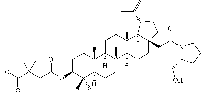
C1C(OC(CC(C(O)=O)(C)C)=O)C(C)(C)C2([H])C(C)(C1)C1([H])C(C)(CC2)C2(C)C([H])(CC1)C1([H])C(CC(=O)N3C(CO)CCC3)(CC2)CCC1C(=C)C
